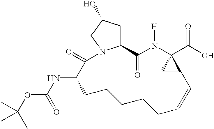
C12CC(O)CN1C(=O)C(NC(=O)OC(C)(C)C)CCCCCC=CC1C(C(O)=O)(N([H])C2=O)C1
